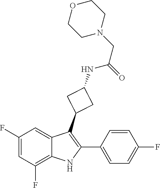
C1(F)=CC(F)=C2C(=C1)C(C1CC(NC(CN3CCOCC3)=O)C1)=C(C1=CC=C(F)C=C1)N2
